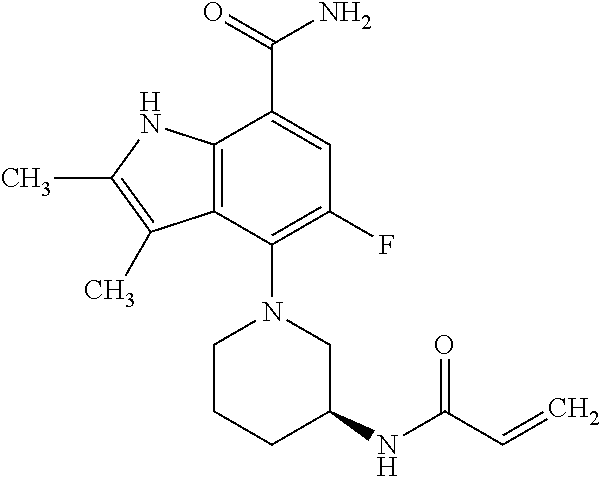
C1C(NC(C=C)=O)CN(C2=C(F)C=C(C(=O)N)C3=C2C(C)=C(C)N3)CC1
